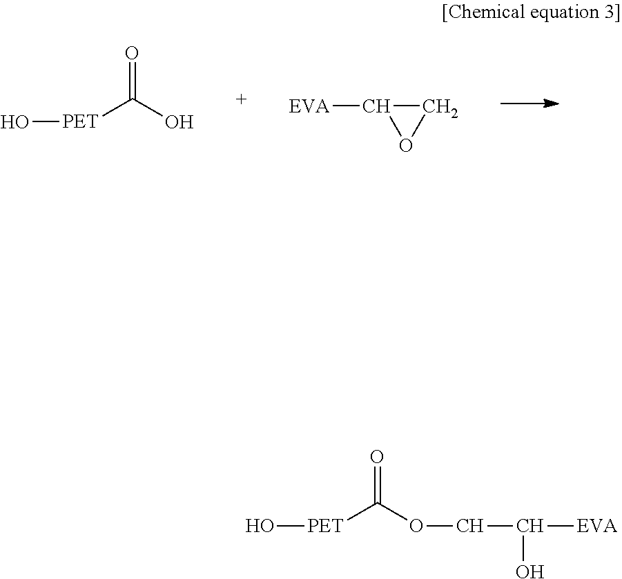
O[PET]C(O)=O.[EVA]C1CO1.O[PET]C(OCC([EVA])O)=O
